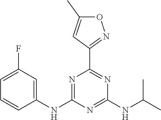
C1(C2=NC(NC(C)C)=NC(NC3=CC(F)=CC=C3)=N2)=NOC(C)=C1
